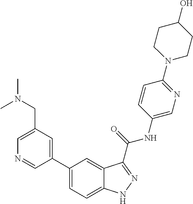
C1(CN(C)C)=CN=CC(C2=CC=C3C(=C2)C(C(NC2=CN=C(N4CCC(O)CC4)C=C2)=O)=NN3)=C1
